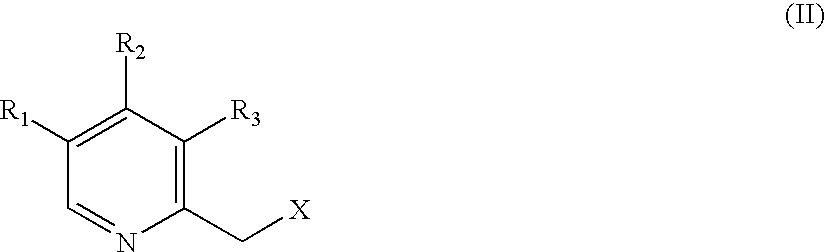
C1(C[X])=C([R3])C([R2])=C([R1])C=N1
